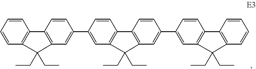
C1=CC=CC2=C1C1=C(C=C(C3=CC4=C(C=C3)C3=C(C=C(C5=CC6=C(C=C5)C5=C(C=CC=C5)C6(CC)CC)C=C3)C4(CC)CC)C=C1)C2(CC)CC
